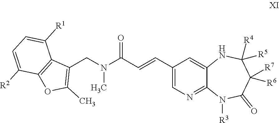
C1(CN(C(C=CC2=CN=C3C(=C2)NC([R5])([R4])C([R7])([R6])C(=O)N3[R3])=O)C)=C(C)OC2=C1C([R1])=CC=C2[R2]
